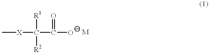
C[X]C(C(O)=O)([R1])[R2]
